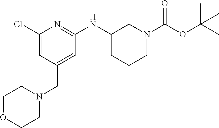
C1(Cl)=CC(CN2CCOCC2)=CC(NC2CCCN(C(=O)OC(C)(C)C)C2)=N1
